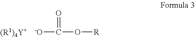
[-O]C(=O)O[R].[(R1)4Y+]
